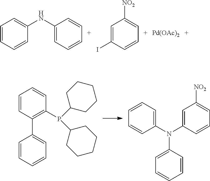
C1=CC=CC(NC2=CC=CC=C2)=C1.C1=C(I)C=CC=C1[NO2].[Pd(OAc)2].C1=CC(C2=CC=CC=C2)=C(P(C2CCCCC2)C2CCCCC2)C=C1.C1=CC=C(N(C2=CC([NO2])=CC=C2)C2=CC=CC=C2)C=C1
